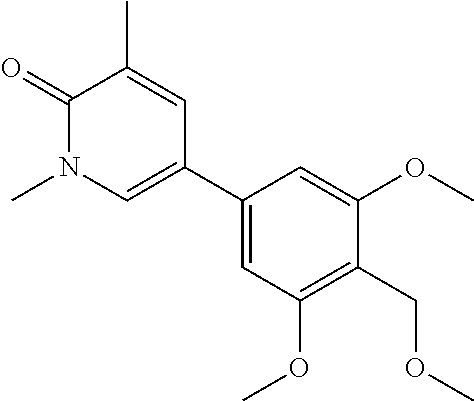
C1(C2=CN(C)C(=O)C(C)=C2)=CC(OC)=C(COC)C(OC)=C1
